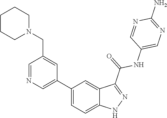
C1(C2=CN=CC(CN3CCCCC3)=C2)=CC=C2C(=C1)C(C(=O)NC1=CN=C(N)N=C1)=NN2
